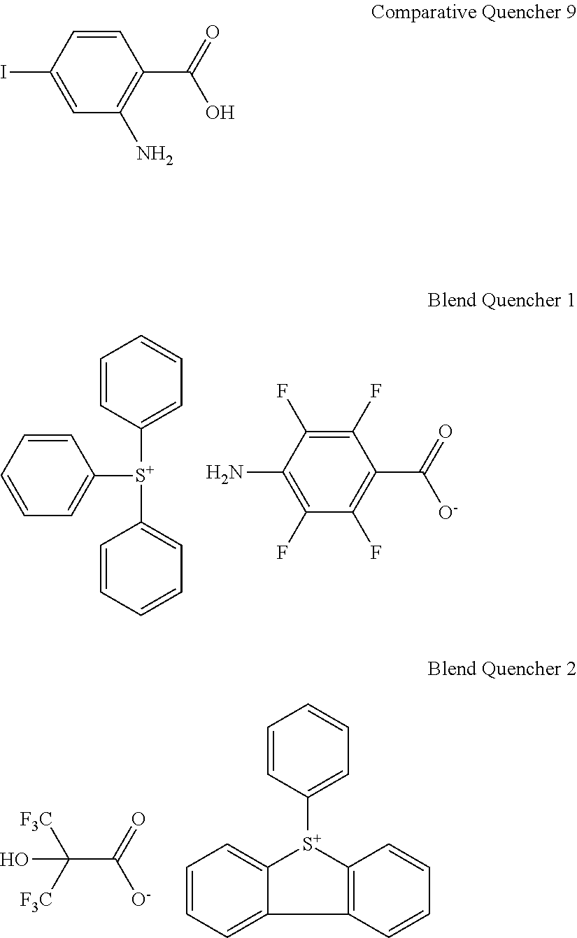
C1=CC=CC=C1[S+](C1=CC=CC=C1)C1=CC=CC=C1.C1(C([O-])=O)=C(F)C(F)=C(N)C(F)=C1F.C(C(=O)[O-])([F3C])([F3C])O.C1=CC([S+]2C3=C(C4=CC=CC=C24)C=CC=C3)=CC=C1.C1(C(O)=O)=C(N)C=C(I)C=C1
